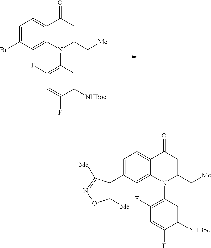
BrC1=CC=C2C(=C1)N(C1=C(F)C=C(F)C([NHBoc])=C1)C(C[Me])=CC2=O.C1([Me])=C(C2=CC=C3C(=C2)N(C2=C(F)C=C(F)C([NHBoc])=C2)C(C[Me])=CC3=O)C([Me])=NO1
